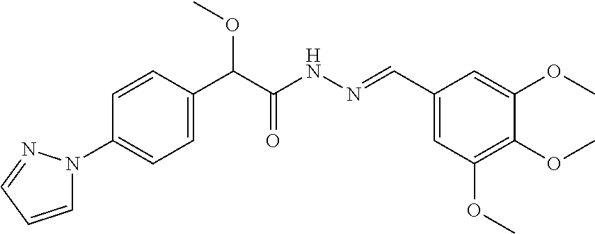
C1(N2C=CC=N2)=CC=C(C(C(NN=CC2=CC(OC)=C(OC)C(OC)=C2)=O)OC)C=C1
